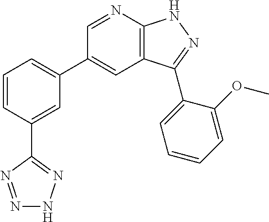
N1=NC(C2=CC(C3=CC4=C(N=C3)NN=C4C3=CC=CC=C3OC)=CC=C2)=NN1
